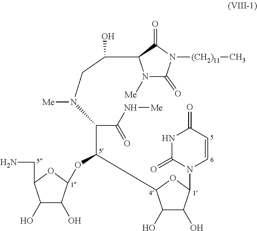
C(OC1C(O)C(O)C(CN)O1)(C1C(O)C(O)C(N2C=CC(=O)NC2=O)O1)C(C(=O)N[Me])N(CC(O)C1N([Me])C(=O)N([(CH2)11]C)C1=O)[Me]
